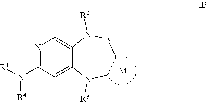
N1=C(N([R1])[R4])C=C2C(=C1)N([R2])[E]CCN2[R3].[M]
